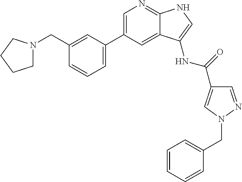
C1(C2=CC=CC(CN3CCCC3)=C2)=CN=C2C(=C1)C(NC(C1=CN(CC3=CC=CC=C3)N=C1)=O)=CN2
